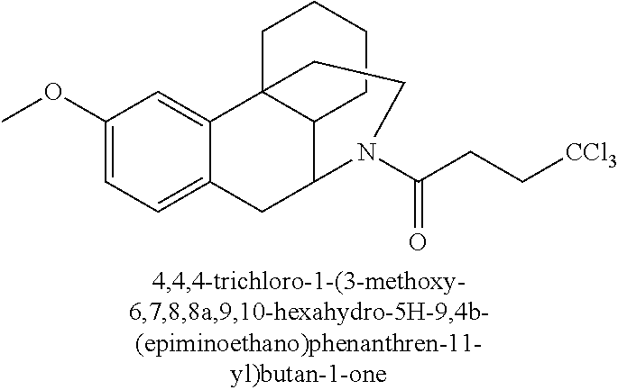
C1(OC)=CC=C2C(=C1)C13C(C(C2)N(C(CC[CCl3])=O)CC1)CCCC3
